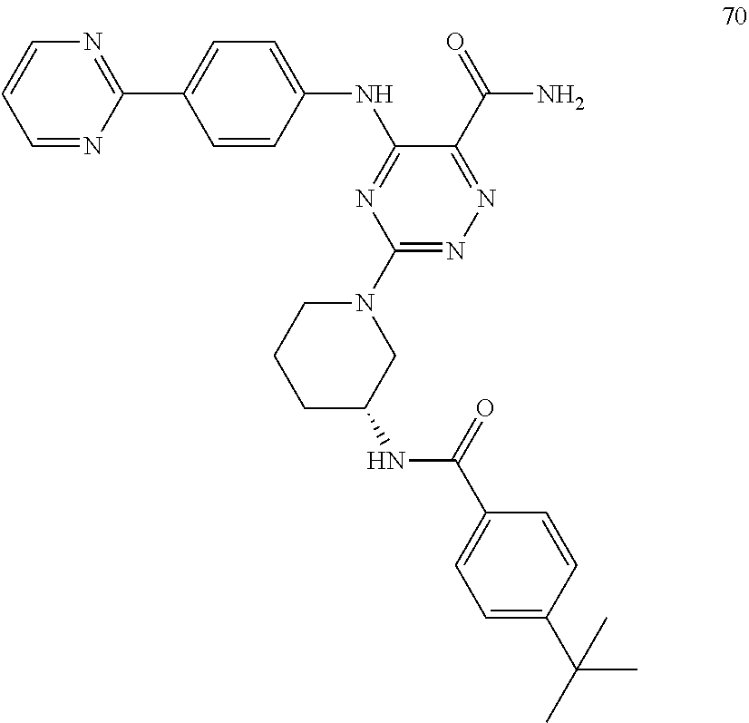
N1(C2=NN=C(C(=O)N)C(NC3=CC=C(C4=NC=CC=N4)C=C3)=N2)CCCC(NC(C2=CC=C(C(C)(C)C)C=C2)=O)C1
